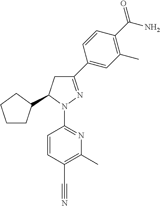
C1CC(C2CC(C3=CC(C)=C(C(N)=O)C=C3)=NN2C2=NC(C)=C(C#N)C=C2)CC1
